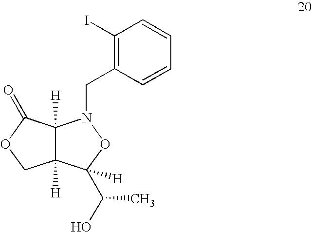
C12([H])C([H])(C(=O)OC1)N(CC1=C(I)C=CC=C1)OC2(C(O)C)[H]
